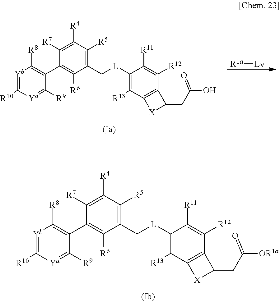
[Yb]1=C([R10])[Ya]=C([R9])C(C2=C([R6])C(C[L]C3=C([R13])C4=C(C([R12])=C3[R11])C(CC([OR1a])=O)[X]4)=C([R5])C([R4])=C2[R7])=C1[R8].[Yb]1=C([R10])[Ya]=C([R9])C(C2=C([R6])C(C[L]C3=C([R13])C4=C(C([R12])=C3[R11])C(CC(O)=O)[X]4)=C([R5])C([R4])=C2[R7])=C1[R8].[R1a][Lv]
